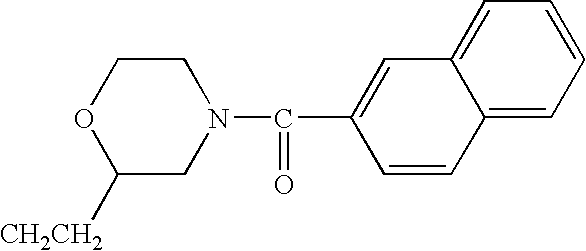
C1COC([CH2CH2])CN1C(C1=CC2=CC=CC=C2C=C1)=O
